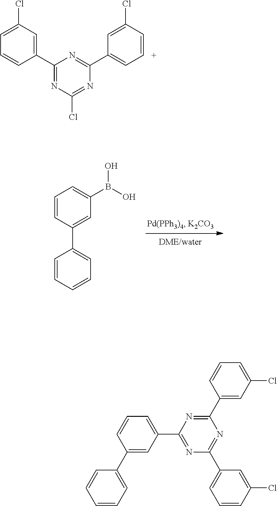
C1(C2=CC(Cl)=CC=C2)=NC(Cl)=NC(C2=CC=CC(Cl)=C2)=N1.C1=CC(C2=CC=CC=C2)=CC(B(O)O)=C1.C1(C2=NC(C3=CC=CC(C4=CC=CC=C4)=C3)=NC(C3=CC=CC(Cl)=C3)=N2)=CC(Cl)=CC=C1
